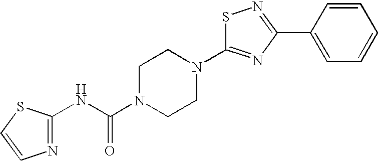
S1C(N2CCN(C(NC3=NC=CS3)=O)CC2)=NC(C2=CC=CC=C2)=N1
